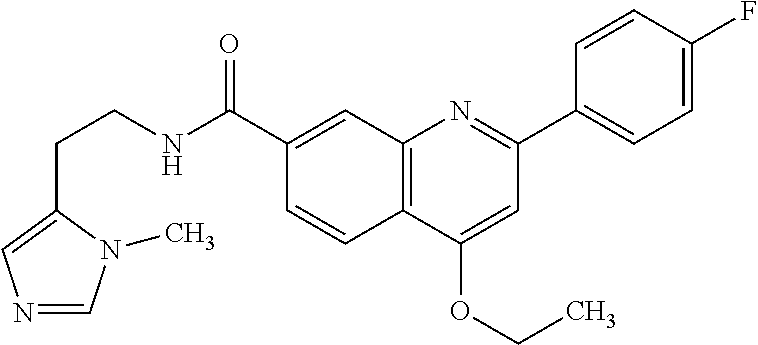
C1(C(NCCC2=CN=CN2C)=O)=CC2=C(C=C1)C(OCC)=CC(C1=CC=C(F)C=C1)=N2
